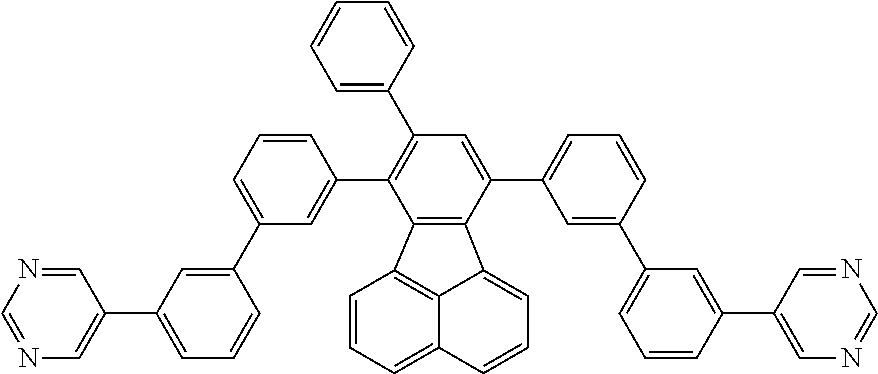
C1(C2=CC=CC(C3=CC=CC(C4=C(C5=CC=CC=C5)C=C(C5=CC=CC(C6=CC=CC(C7=CN=CN=C7)=C6)=C5)C5=C4C4=C6C(=CC=C4)C=CC=C56)=C3)=C2)=CN=CN=C1
